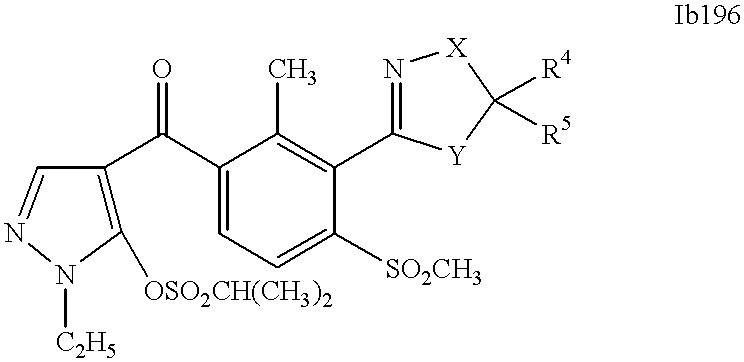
C1([OSO2CH(CH3)2])=C(C(C2=CC=C([SO2CH3])C(C3=N[X]C([R4])([R5])[Y]3)=C2C)=O)C=NN1[C2H5]
